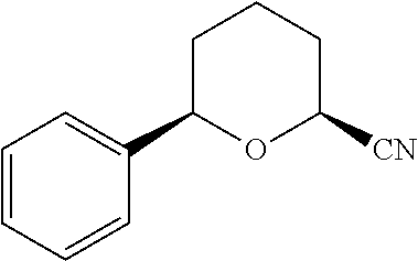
C1=CC(C2OC([CN])CCC2)=CC=C1
